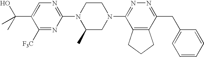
C1([F3C])=NC(N2C(C)CN(C3=NN=C(CC4=CC=CC=C4)C4=C3CCC4)CC2)=NC=C1C(C)(O)C
